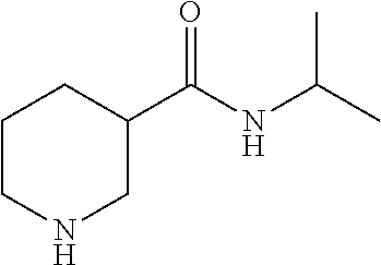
C1CC(C(NC(C)C)=O)CNC1
